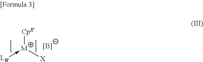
[CpR][M]([X])-[LW].[B-]
